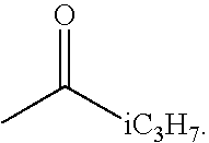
CC([iC3H7])=O
